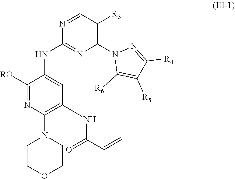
C1([RO])=NC(N2CCOCC2)=C(NC(=O)C=C)C=C1NC1=NC(N2C([R6])=C([R5])C([R4])=N2)=C([R3])C=N1
